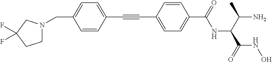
C(C1=CC=C(C(=O)NC(C(C)N)C(=O)NO)C=C1)#CC1=CC=C(CN2CCC(F)(F)C2)C=C1
